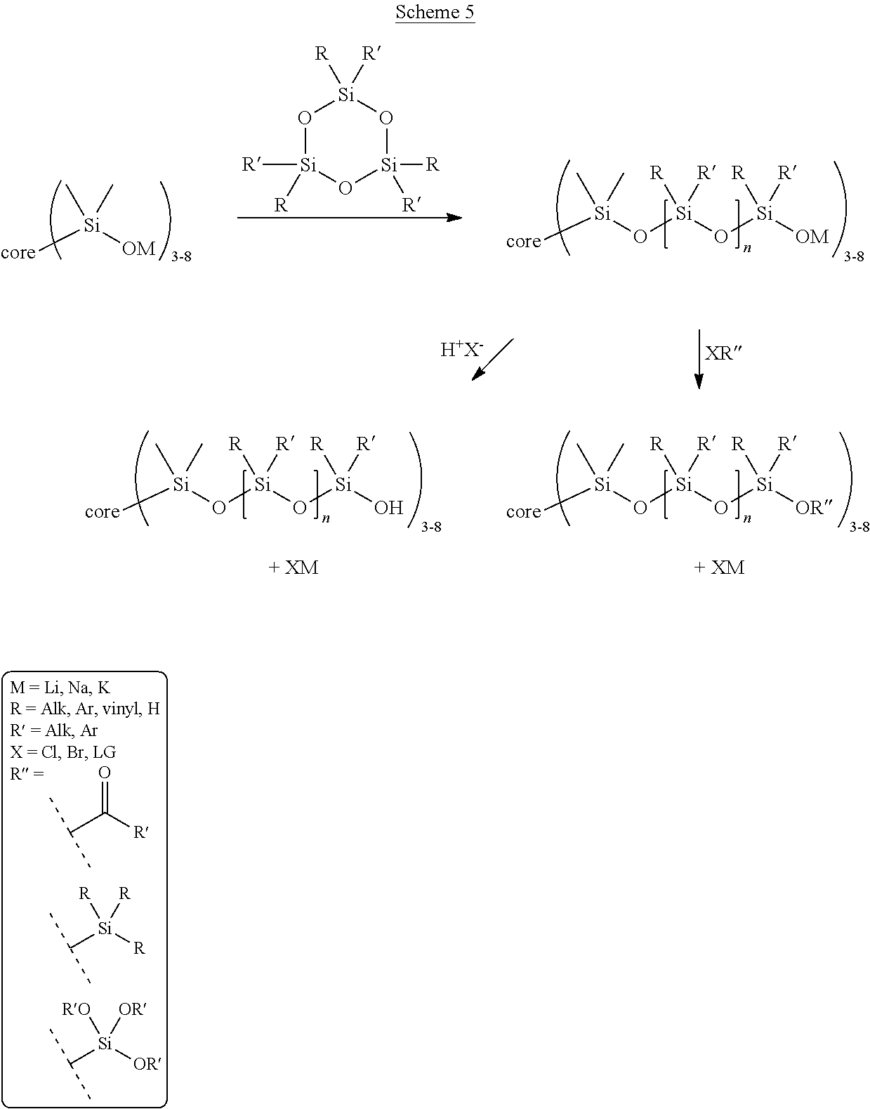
[core][Si]([OM])(C)C.O1[Si]([R])([R])O[Si]([R])([R])O[Si]1([R])[R].[core][Si](O[Si](O[Si]([OM])([R])[R])([R])[R])(C)C.[XR].[core][Si](O[Si](O[Si]([OR])([R])[R])([R])[R])(C)C.[H+X-].[core][Si](O[Si](O[Si](O)([R])[R])([R])[R])(C)C.O=C([R])C(C)C.[Si]([R])(C(C)C)([R])[R].[Si]([OR])(C(C)C)([RO])[OR]
